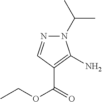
N1(C(C)C)N=CC(C(=O)OCC)=C1N
